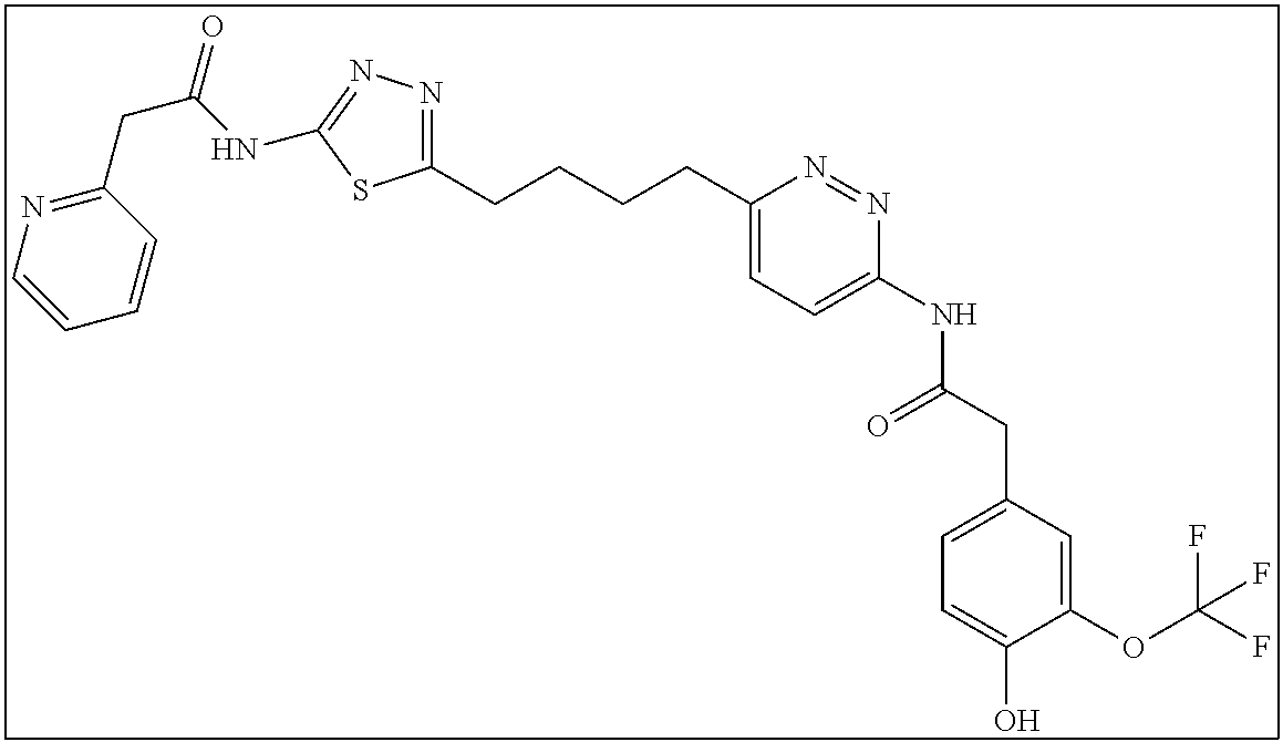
C1(OC(F)(F)F)=CC(CC(NC2=CC=C(CCCCC3=NN=C(NC(CC4=NC=CC=C4)=O)S3)N=N2)=O)=CC=C1O
